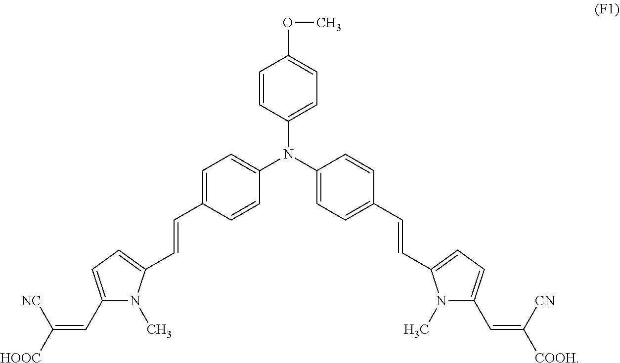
C1=CC(N(C2=CC=C(C=CC3=CC=C(C=C([COOH])[CN])N3C)C=C2)C2=CC=C(C=CC3=CC=C(C=C([HOOC])[NC])N3C)C=C2)=CC=C1OC
